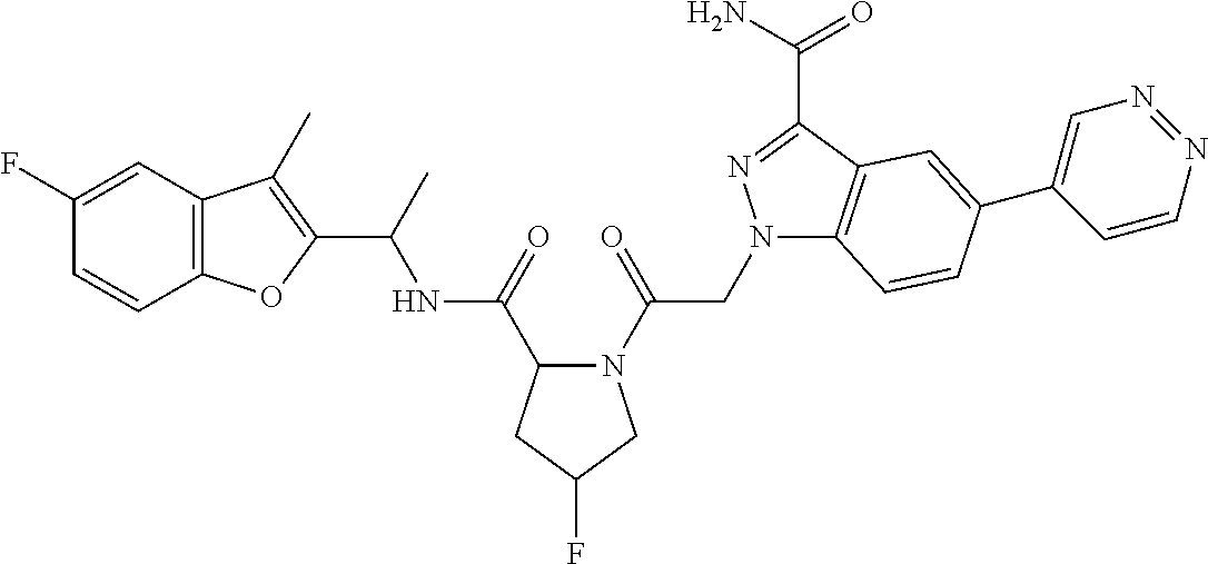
C1(F)=CC2=C(C=C1)OC(C(NC(=O)C1N(C(CN3C4=C(C(C(N)=O)=N3)C=C(C3=CN=NC=C3)C=C4)=O)CC(F)C1)C)=C2C
